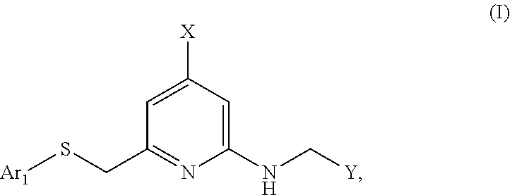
C1(CS[Ar1])=NC(NC[Y])=CC([X])=C1
